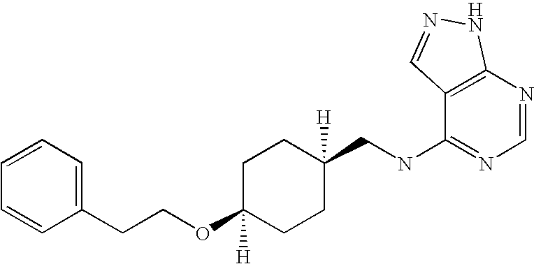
C1=CC=C(CCOC2([H])CCC(CNC3=NC=NC4=C3C=NN4)([H])CC2)C=C1
